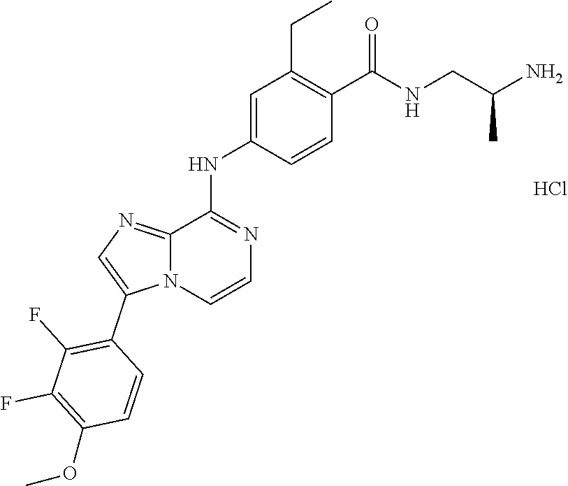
C1(C(NCC(N)C)=O)=C(CC)C=C(NC2=NC=CN3C2=NC=C3C2=C(F)C(F)=C(OC)C=C2)C=C1.Cl
